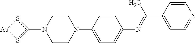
C1CN(C2=CC=C(N=C(C3=CC=NC=C3)C)C=C2)CCN1c1s[Au]s1
